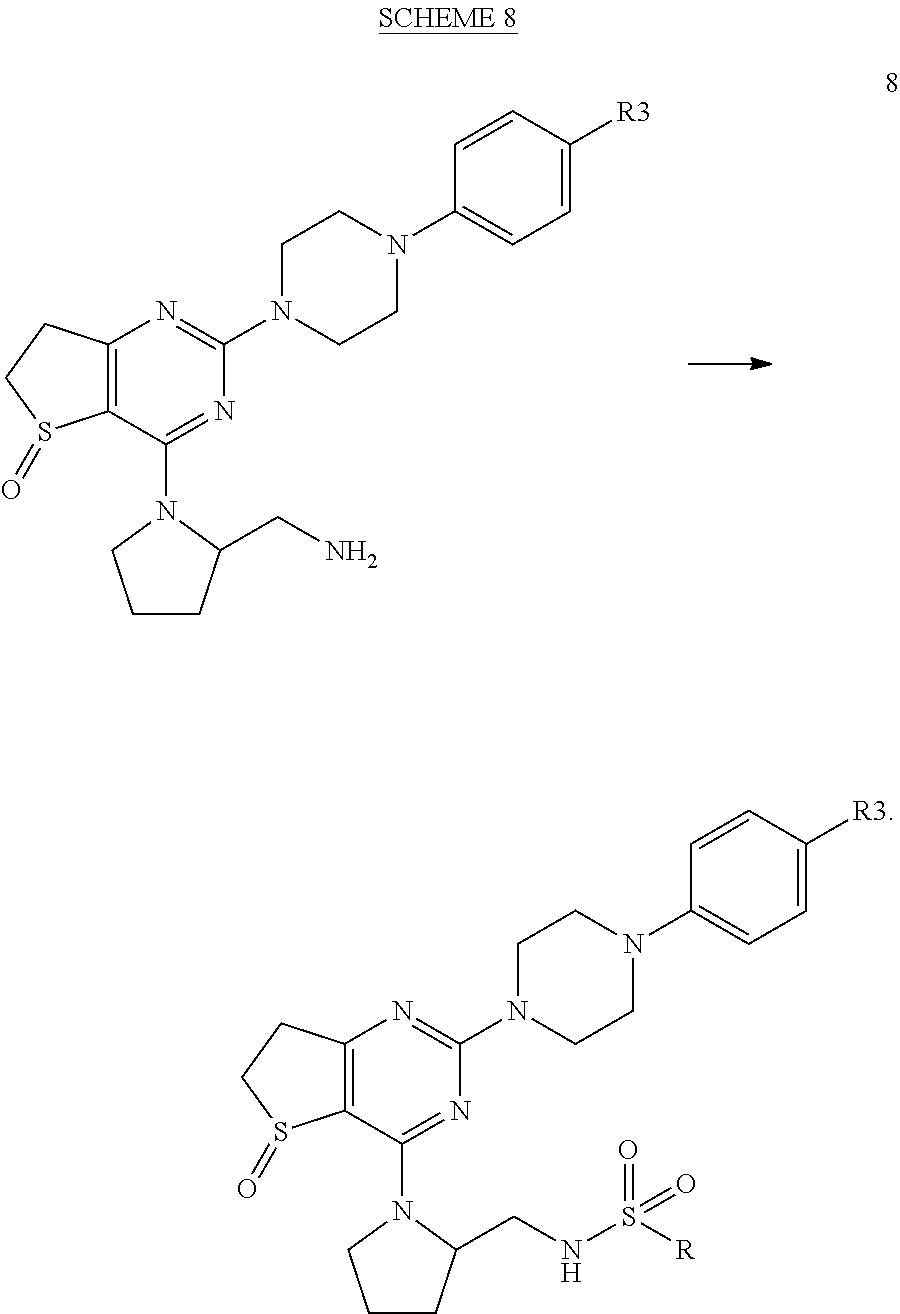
C12=C(C(N3CCCC3CN)=NC(N3CCN(C4=CC=C([R3])C=C4)CC3)=N1)S(=O)CC2.C12=C(C(N3CCCC3CNS([R])(=O)=O)=NC(N3CCN(C4=CC=C([R3])C=C4)CC3)=N1)S(=O)CC2
